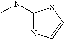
C1(NC)=NC=CS1
